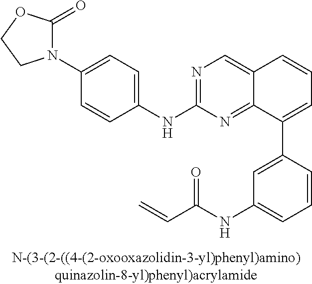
C1(N2C(=O)OCC2)=CC=C(NC2=NC=C3C(=N2)C(C2=CC(NC(C=C)=O)=CC=C2)=CC=C3)C=C1
